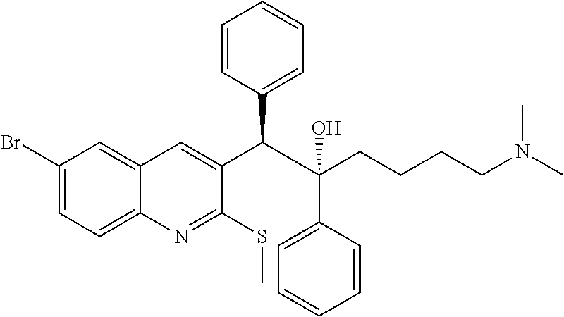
C1(Br)=CC=C2C(=C1)C=C(C(C(CCCCN(C)C)(O)C1=CC=CC=C1)C1=CC=CC=C1)C(SC)=N2
